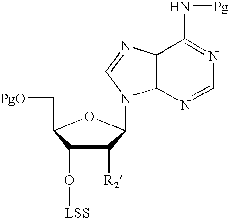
C1([R2])C(O[LSS])C(C[PgO])OC1N1C2C(C(N[Pg])=NC=N2)N=C1
